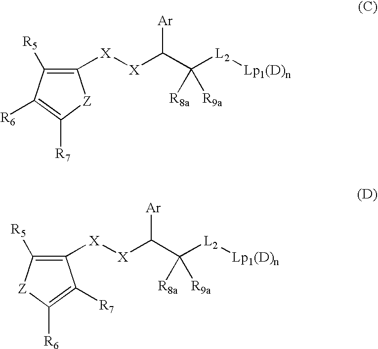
[X]([X]C(C([L2][Lp1(D)n])([R8a])[R9a])[Ar])C1=C([R5])C([R6])=C([R7])[Z]1.[X]([X]C(C([L2][Lp1(D)n])([R8a])[R9a])[Ar])C1=C([R5])[Z]C([R6])=C1[R7]
